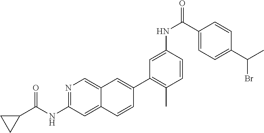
N1=C(NC(C2CC2)=O)C=C2C(=C1)C=C(C1=C(C)C=CC(NC(C3=CC=C(C(Br)C)C=C3)=O)=C1)C=C2
